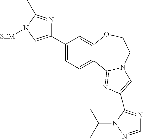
C1(C2=CN([SEM])C(C)=N2)=CC=C2C(=C1)OCCN1C2=NC(C2=NC=NN2C(C)C)=C1
